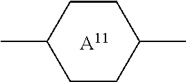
C1(C)CCC(C)CC1.[A11]
